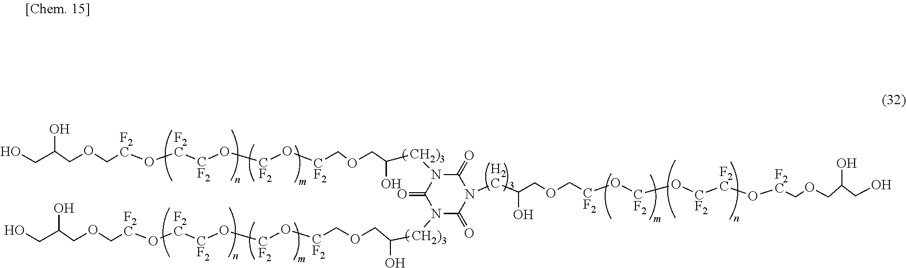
C(CN1C(=O)N([CH2)3]C(COC[CF2]O[CF2]O[CF2][F2C]O[F2C]COCC(CO)O)O)C(=O)N([CH2)3]C(COC[CF2]O[CF2]O[CF2][F2C]O[F2C]COCC(CO)O)O)C1=O)(O)COC[CF2]O[CF2]O[CF2][F2C]O[F2C]COCC(CO)O
